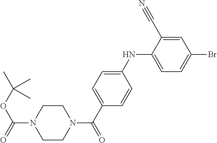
C1CN(C(=O)OC(C)(C)C)CCN1C(C1=CC=C(NC2=CC=C(Br)C=C2C#N)C=C1)=O
